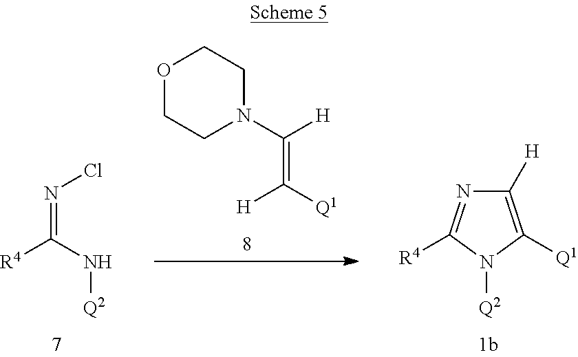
O1CCN(C(=C([Q1])[H])[H])CC1.N(=C(N[Q2])[R4])Cl.N1([Q2])C([Q1])=C([H])N=C1[R4]
